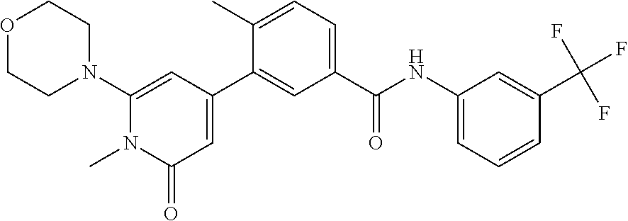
O1CCN(C2=CC(C3=CC(C(NC4=CC=CC(C(F)(F)F)=C4)=O)=CC=C3C)=CC(=O)N2C)CC1
